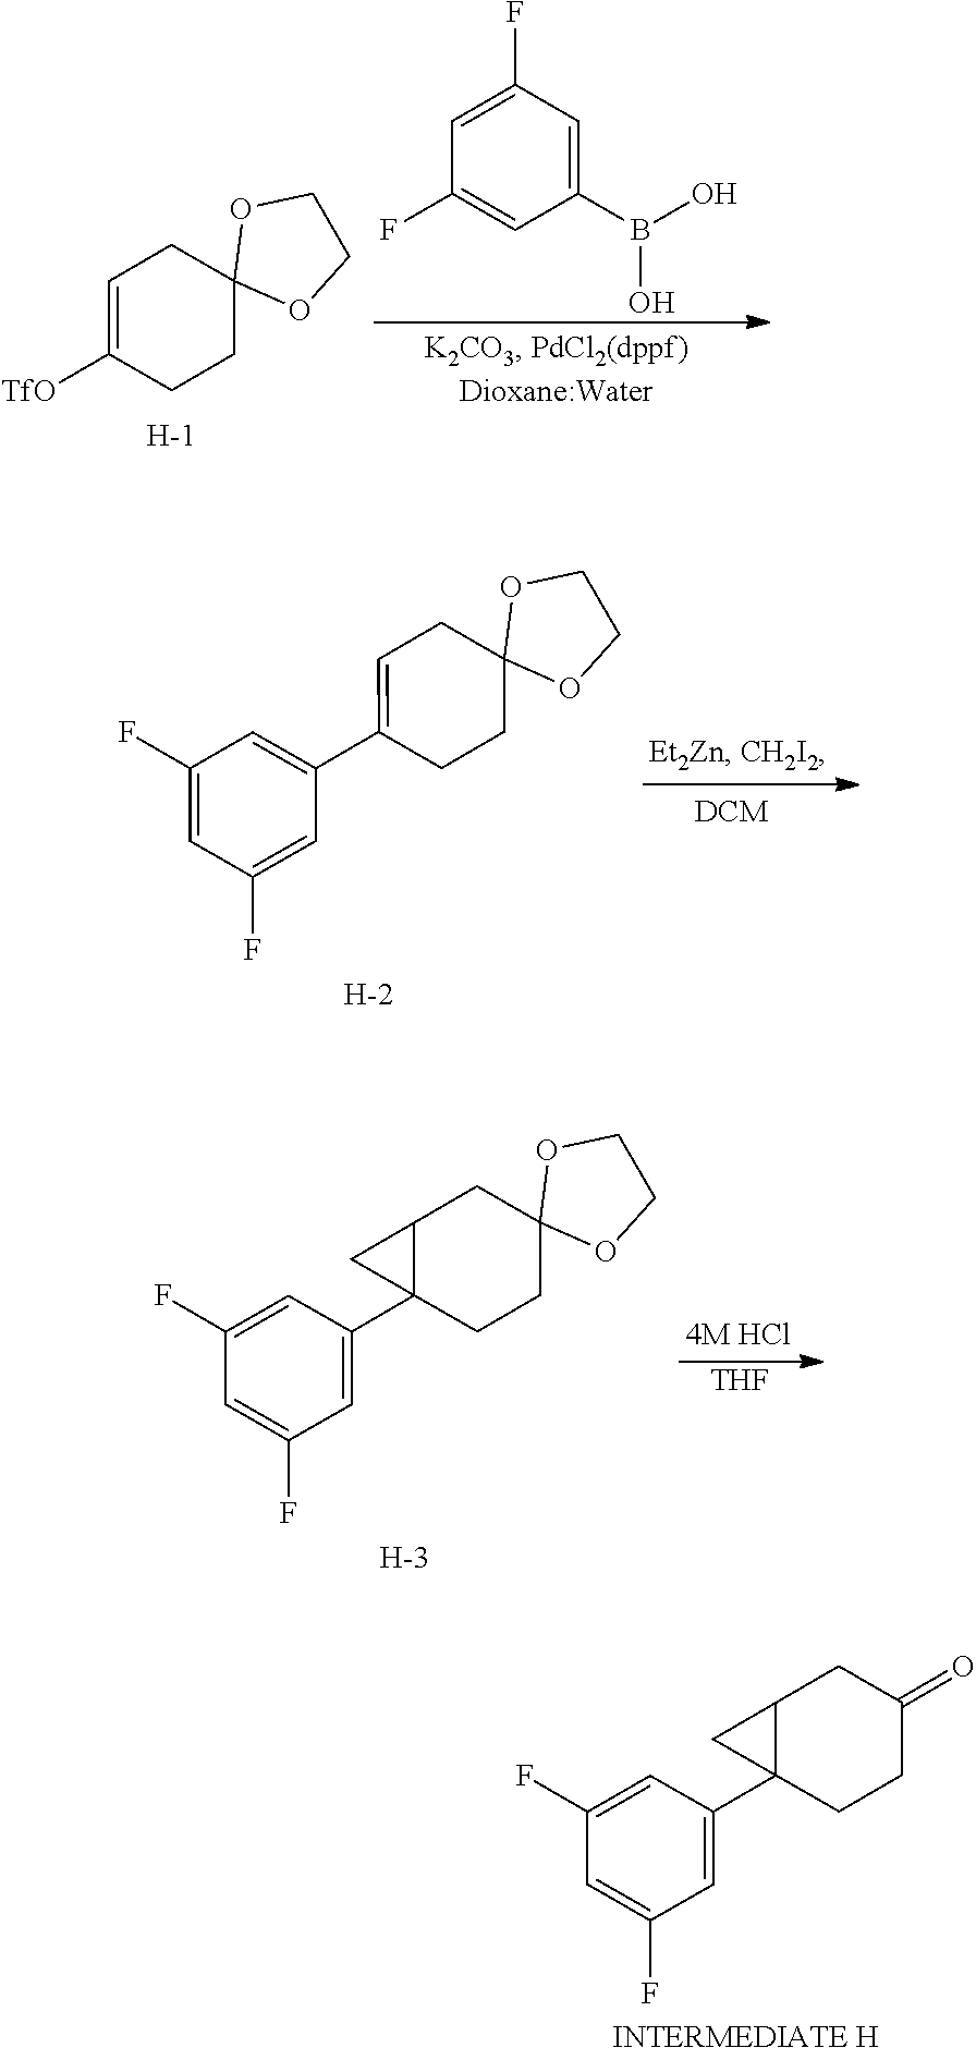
C1=C(F)C=C(B(O)O)C=C1F.C1=C([TfO])CCC2(C1)OCCO2.[H].C1=C(C2=CC(F)=CC(F)=C2)CCC2(C1)OCCO2.[H].[THF].C12C(C3=CC(F)=CC(F)=C3)(CCC3(C1)OCCO3)C2.[H].C12C(C3=CC(F)=CC(F)=C3)(CCC(=O)C1)C2.[INTERMEDIATE H]
